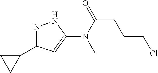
N1=C(C2CC2)C=C(N(C(=O)CCCCl)C)N1
